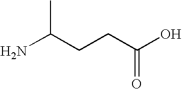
NC(CCC(O)=O)C
